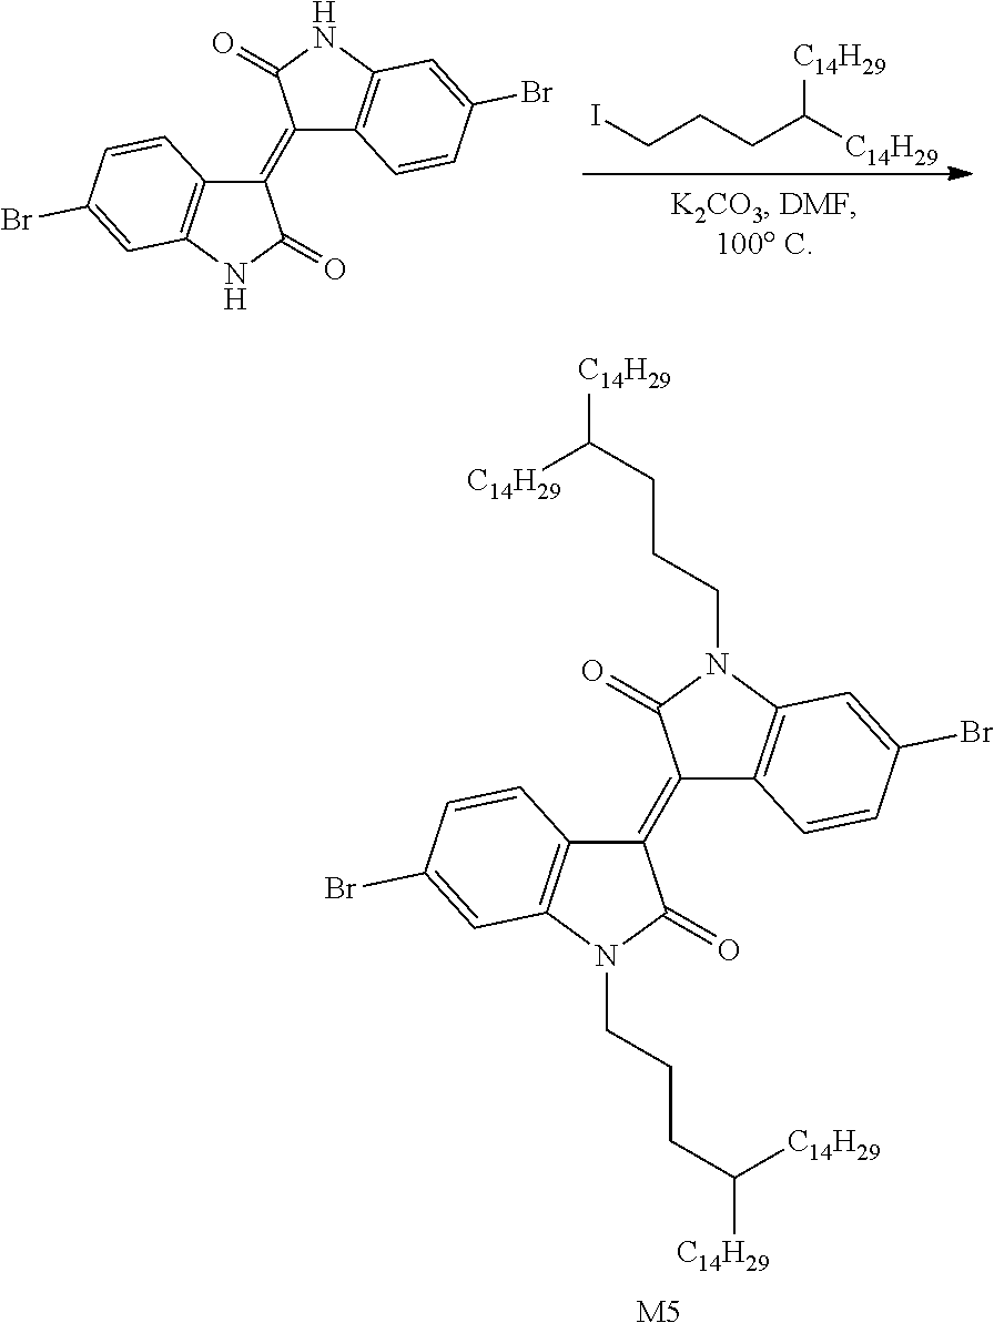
C(CCC([C14H29])[C14H29])I.C1(=C2C3=C(NC2=O)C=C(Br)C=C3)C2=C(NC1=O)C=C(Br)C=C2.C1(=C2C3=C(N(CCCC([C14H29])[C14H29])C2=O)C=C(Br)C=C3)C2=C(N(CCCC([C14H29])[C14H29])C1=O)C=C(Br)C=C2.[M5]
